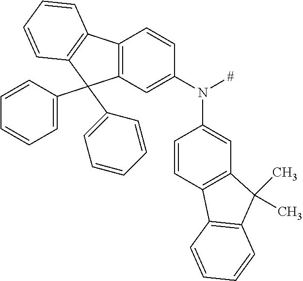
C12=C(C=C(N([#])C3=CC4=C(C=C3)C3=C(C4(C)C)C=CC=C3)C=C1)C(C1=CC=CC=C1)(C1=CC=CC=C1)C1=C2C=CC=C1
